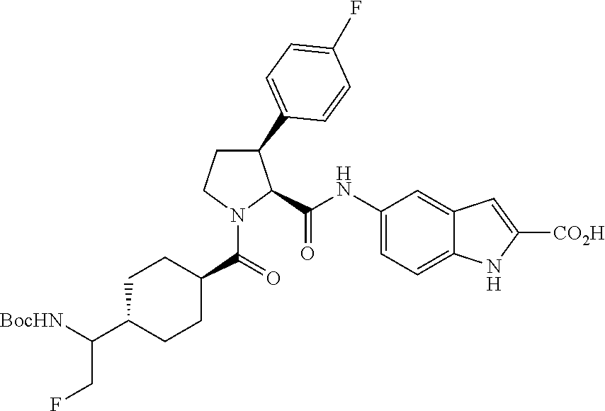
C1(NC(=O)C2C(C3=CC=C(F)C=C3)CCN2C(C2CCC(C([BocHN])CF)CC2)=O)=CC=C2C(=C1)C=C([CO2H])N2
